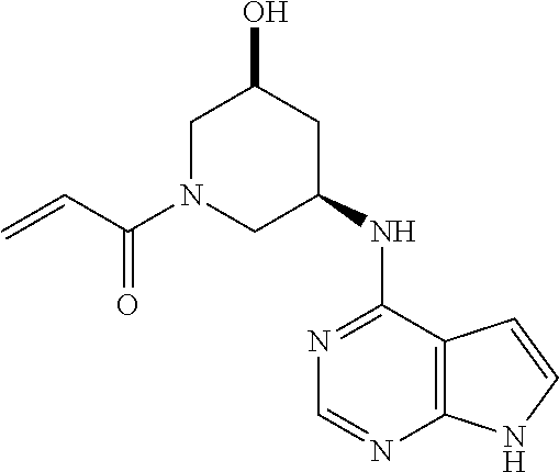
C(N1CC(O)CC(NC2=NC=NC3=C2C=CN3)C1)(=O)C=C
